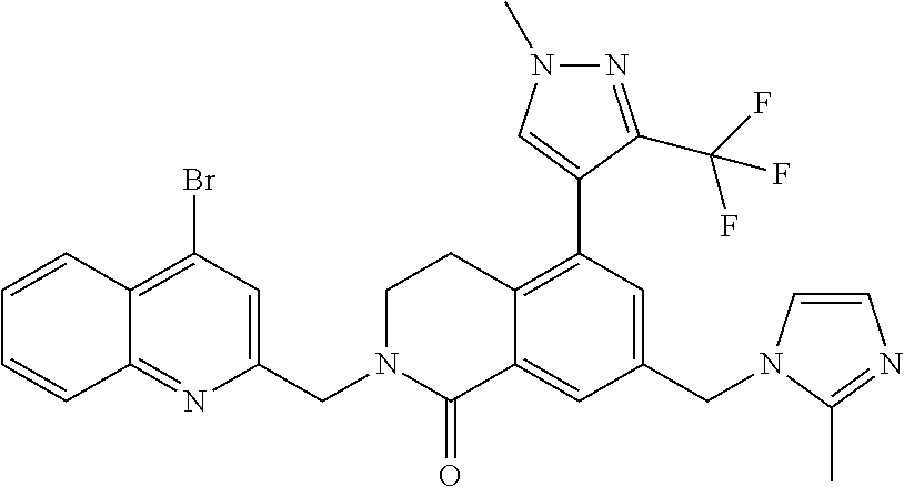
C1(CN2C=CN=C2C)=CC(C2=CN(C)N=C2C(F)(F)F)=C2C(=C1)C(=O)N(CC1=CC(Br)=C3C(=N1)C=CC=C3)CC2
